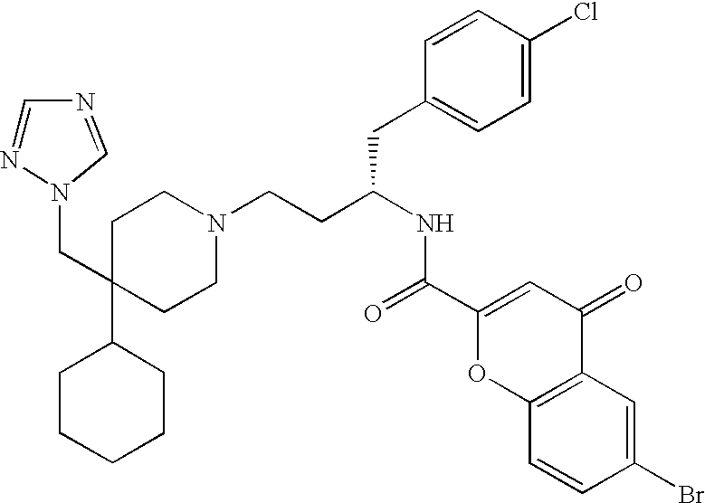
C1CCCCC1C1(CN2N=CN=C2)CCN(CCC(NC(=O)C2=CC(=O)C3=C(O2)C=CC(Br)=C3)CC2=CC=C(Cl)C=C2)CC1
